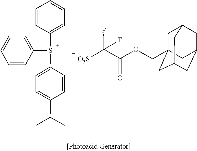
C1=CC([S+](C2=CC=C(C(C)(C)C)C=C2)C2=CC=CC=C2)=CC=C1.O(CC12CC3CC(CC(C1)C3)C2)C(C(F)(F)[O3S])=O
